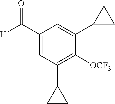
C1(C([H])=O)=CC(C2CC2)=C([OCF3])C(C2CC2)=C1
